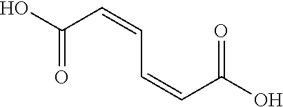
OC(=O)C=CC=CC(=O)O
